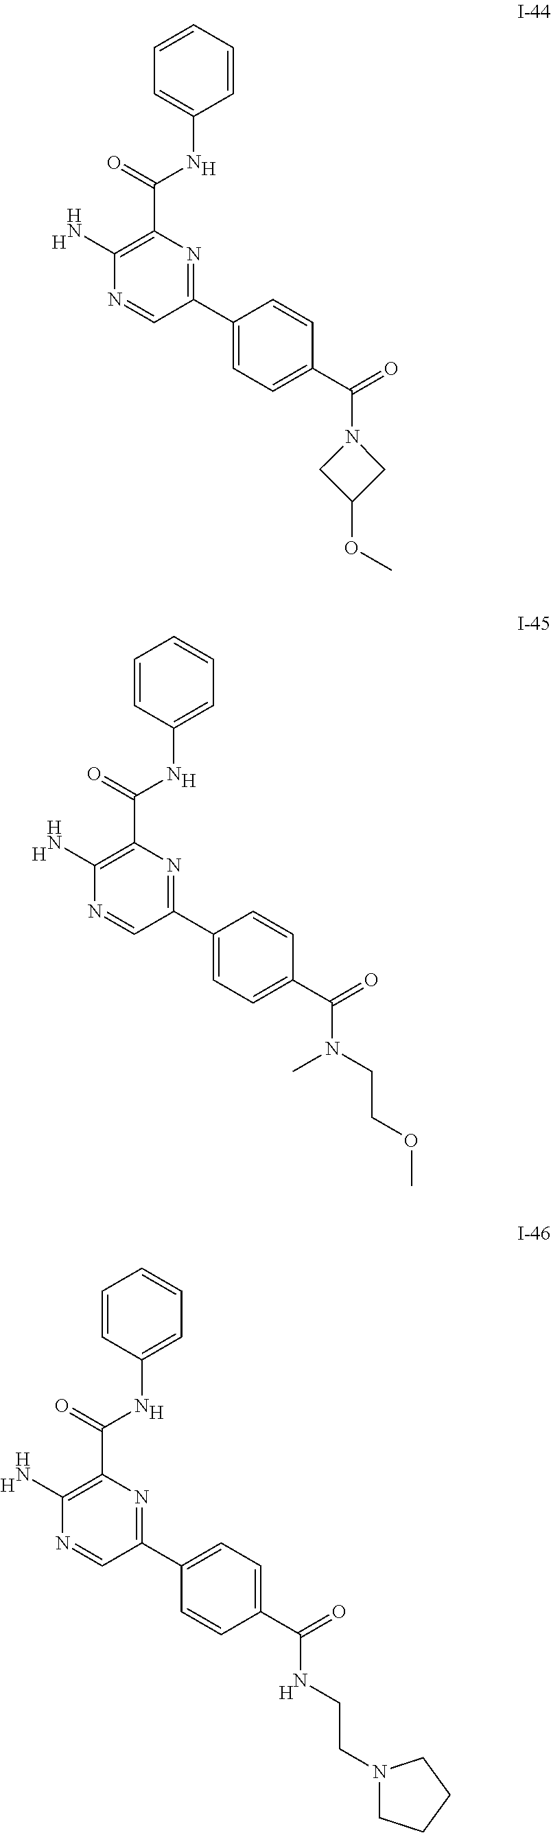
[H].[H].C1=CC=CC(NC(C2=C(N)N=CC(C3=CC=C(C(=O)N4CC(OC)C4)C=C3)=N2)=O)=C1.[H].[H].C1=CC(NC(C2=C(N)N=CC(C3=CC=C(C(=O)N(CCOC)C)C=C3)=N2)=O)=CC=C1.[H].[H].C1=CC(NC(C2=C(N)N=CC(C3=CC=C(C(=O)NCCN4CCCC4)C=C3)=N2)=O)=CC=C1.[H]
